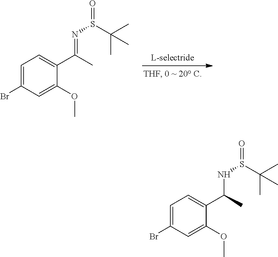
C1=C(Br)C=C(OC)C(C(=NS(=O)C(C)(C)C)C)=C1.C1=C(Br)C=C(OC)C(C(NS(=O)C(C)(C)C)C)=C1
